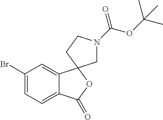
C1(Br)=CC=C2C(=C1)C1(OC2=O)CN(C(OC(C)(C)C)=O)CC1
